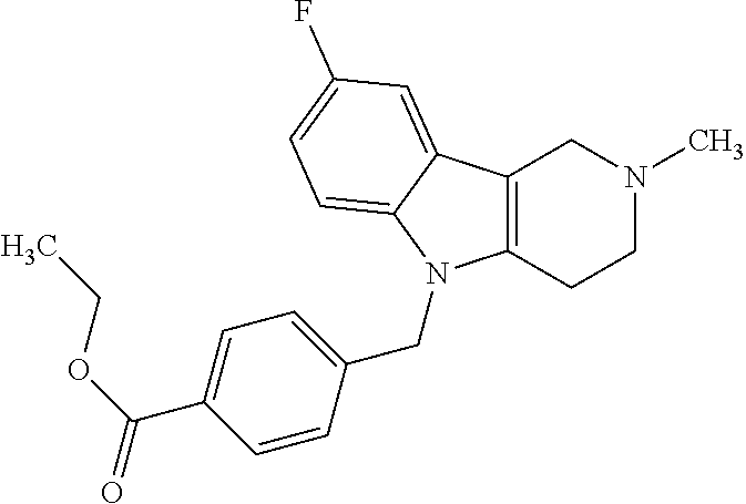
C12=C(CCN(C)C1)N(CC1=CC=C(C(OCC)=O)C=C1)C1=CC=C(F)C=C21
